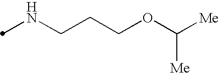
N(CCCOC([Me])[Me])C
